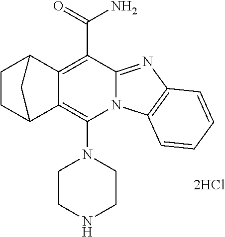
[2HCl].C12=C(C(=O)N)C3=NC4=C(N3C(N3CCNCC3)=C1C1CCC2C1)C=CC=C4
